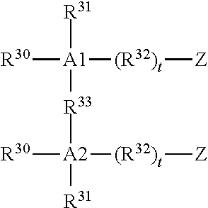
[R30][A1]([R31])([(R32)t][Z])[R33][A2]([R30])([(R32)t][Z])[R31]
